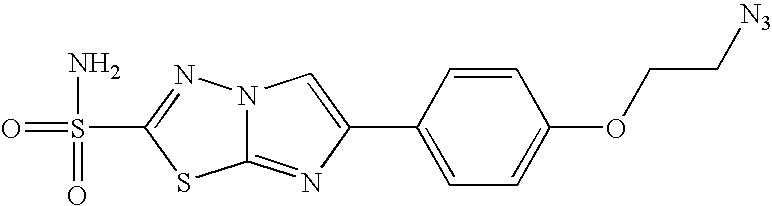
C12=NC(C3=CC=C(OCC[N3])C=C3)=CN1N=C(S(=O)(=O)N)S2
